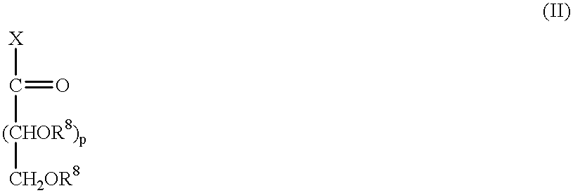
[X]C([(CHOR8)p][CH2OR8])=O
